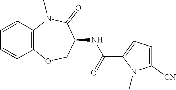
C12=C(N(C)C(=O)C(NC(C3=CC=C([CN])N3C)=O)CO1)C=CC=C2
